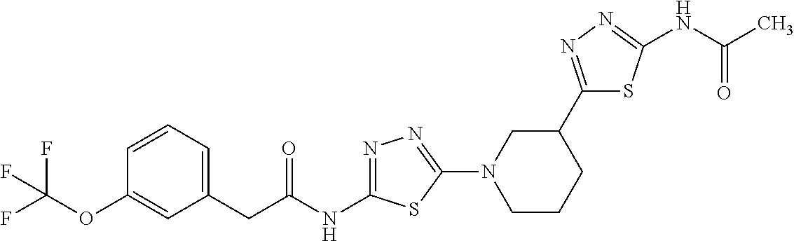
C1=CC=C(CC(NC2=NN=C(N3CCCC(C4=NN=C(NC(C)=O)S4)C3)S2)=O)C=C1OC(F)(F)F
